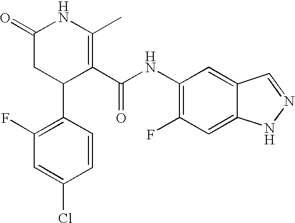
C1(F)=C(C2C(C(NC3=C(F)C=C4C(=C3)C=NN4)=O)=C(C)NC(=O)C2)C=CC(Cl)=C1
